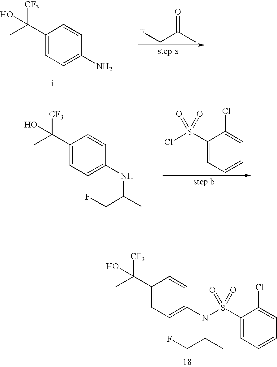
C1(C(C)([CF3])O)=CC=C(N(C(C)CF)S(C2=CC=CC=C2Cl)(=O)=O)C=C1.FCC(C)=O.C1(C(C)([CF3])O)=CC=C(N)C=C1.C1(S(Cl)(=O)=O)=CC=CC=C1Cl.C1(C(C)([CF3])O)=CC=C(NC(C)CF)C=C1
